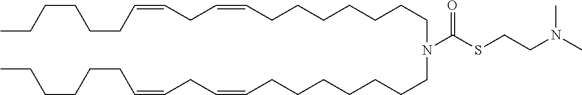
C(CCCCCCN(CCCCCCCC=CCC=CCCCCCC)C(=O)SCCN(C)C)C=CCC=CCCCCCC
